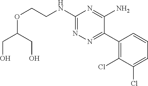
C1(C2=NN=C(NCCOC(CO)CO)N=C2N)=C(Cl)C(Cl)=CC=C1
